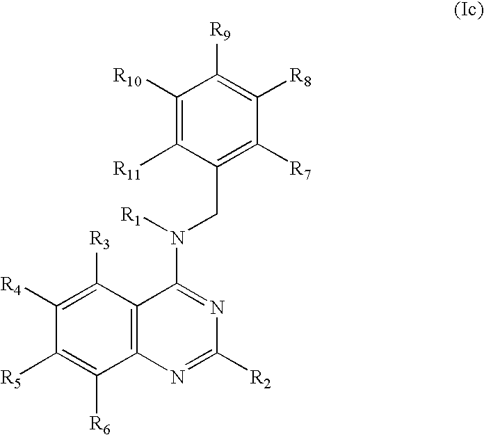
C12=C(C([R3])=C([R4])C([R5])=C1[R6])C(N([R1])CC1=C([R7])C([R8])=C([R9])C([R10])=C1[R11])=NC([R2])=N2
